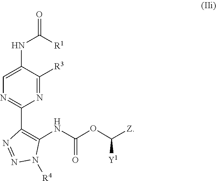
C1(C2=NC=C(NC(=O)[R1])C([R3])=N2)=C(NC(=O)OC([Y1])[Z])N([R4])N=N1
